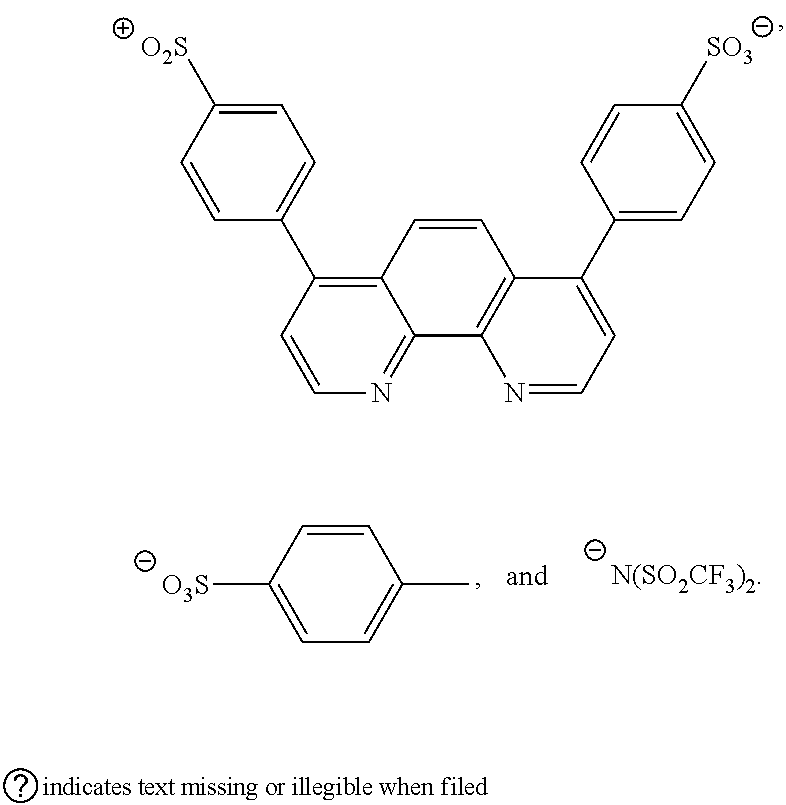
C1=C([O2S])C=CC(C2=C3C(=NC=C2)C2=C(C=C3)C(C3=CC=C([SO3])C=C3)=CC=N2)=C1.C1=CC([O3S])=CC=C1C.[N(SO2CF3)2]
